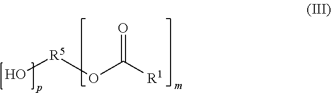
O=C([R1])O[R5]O
